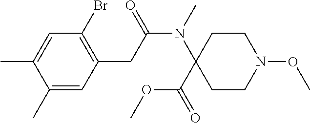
C1(C)=CC(CC(N(C)C2(C(=O)OC)CCN(OC)CC2)=O)=C(Br)C=C1C
